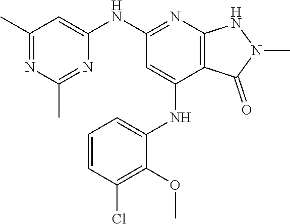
C1(C)=NC(C)=NC(NC2=NC3=C(C(NC4=CC=CC(Cl)=C4OC)=C2)C(=O)N(C)N3)=C1
